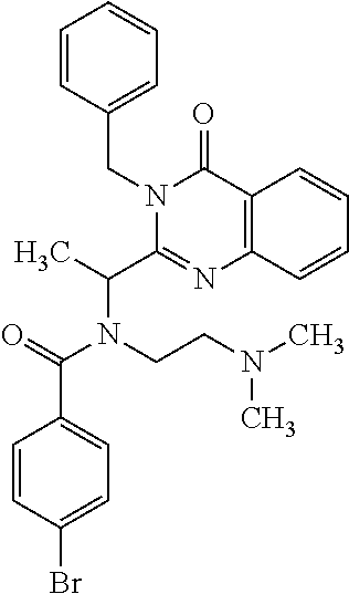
C1=CC(CN2C(C(C)N(CCN(C)C)C(=O)C3=CC=C(Br)C=C3)=NC3=C(C2=O)C=CC=C3)=CC=C1
